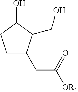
C1CC(O)C(CO)C1CC([OR1])=O
